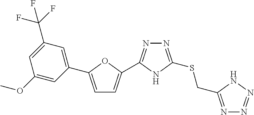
N1=C(SCC2=NN=NN2)NC(C2=CC=C(C3=CC(C(F)(F)F)=CC(OC)=C3)O2)=N1
